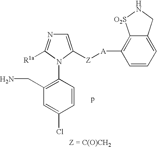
C1(CN)=C(N2C([R1a])=NC=C2[Z][A]C2=C3C(=CC=C2)CN[O2S]3)C=CC(Cl)=C1
